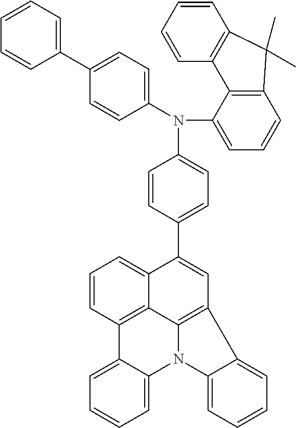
C1=C(N(C2=CC=CC3=C2C2=C(C=CC=C2)C3(C)C)C2=CC=C(C3=CC=CC=C3)C=C2)C=CC(C2=CC3=C4C5=C(C6=CC=CC=C6N4C4=CC=CC=C34)C=CC=C25)=C1
